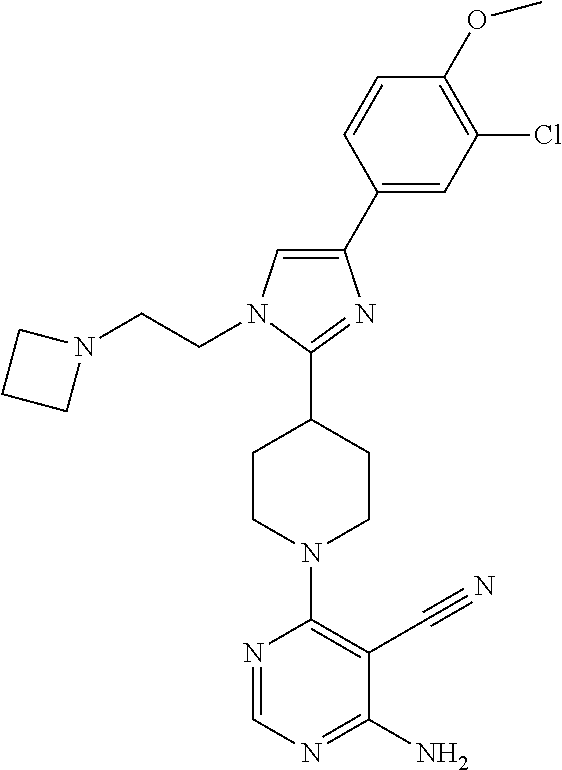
C1(C2=CC(Cl)=C(OC)C=C2)=CN(CCN2CCC2)C(C2CCN(C3=C(C#N)C(N)=NC=N3)CC2)=N1
